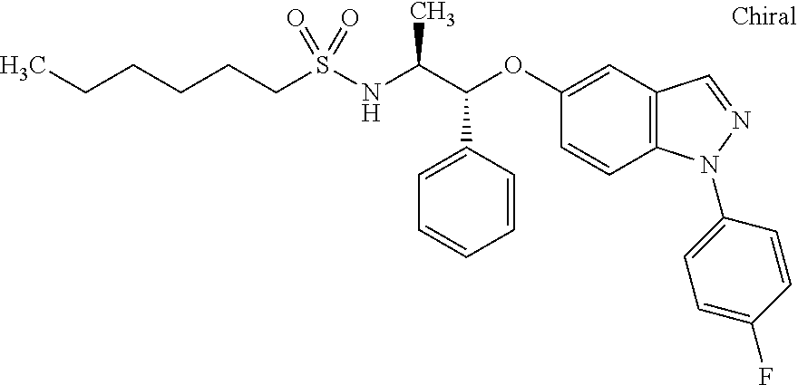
C1=CC=CC(C(C(NS(=O)(=O)CCCCCC)C)OC2=CC3=C(N(C4=CC=C(F)C=C4)N=C3)C=C2)=C1
